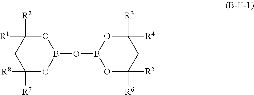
C1([R8])([R7])OB(OB2OC([R6])([R5])CC([R3])([R4])O2)OC([R1])([R2])C1
